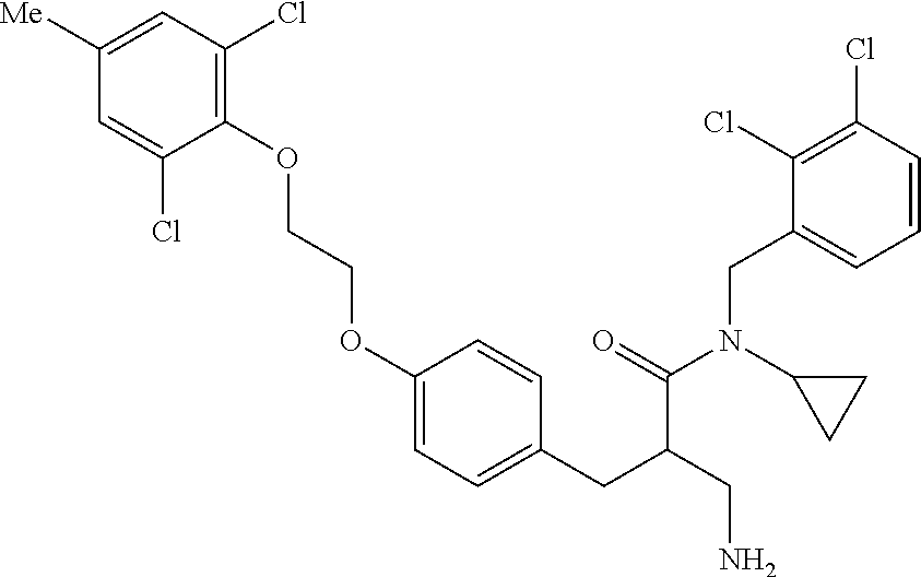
C1(OCCOC2=CC=C(CC(CN)C(N(C3CC3)CC3=CC=CC(Cl)=C3Cl)=O)C=C2)=C(Cl)C=C([Me])C=C1Cl
